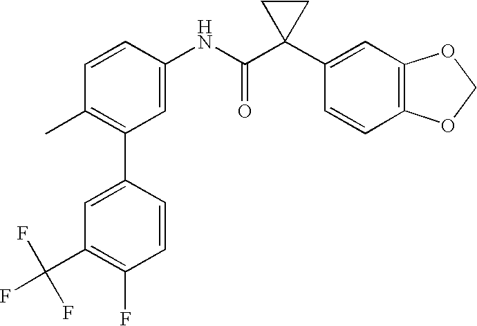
C1(NC(C2(C3=CC4=C(C=C3)OCO4)CC2)=O)=CC(C2=CC(C(F)(F)F)=C(F)C=C2)=C(C)C=C1
